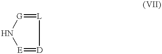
[E]1=[D][L]=[G]N1
